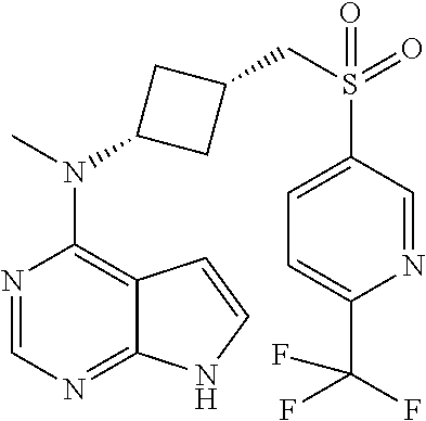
N1=CN=C2C(=C1N(C)C1CC(CS(=O)(=O)C3=CC=C(C(F)(F)F)N=C3)C1)C=CN2
